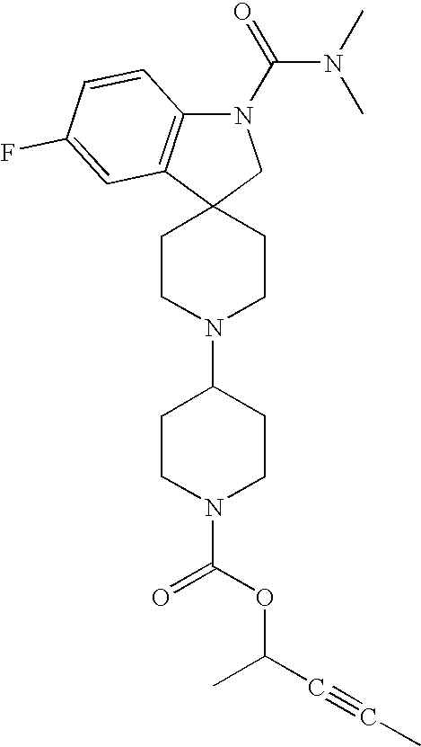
C1CN(C2CCN(C(OC(C#CC)C)=O)CC2)CCC12CN(C(N(C)C)=O)C1=C2C=C(F)C=C1
